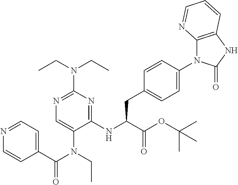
C1(C(N(CC)C2=CN=C(N(CC)CC)N=C2NC(C(OC(C)(C)C)=O)CC2=CC=C(N3C4=C(NC3=O)C=CC=N4)C=C2)=O)=CC=NC=C1
